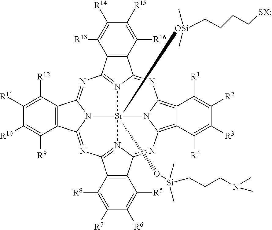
N1=C2N3=C(N=C4C5=C(C([R12])=C([R11])C([R10])=C5[R9])C5=NC6=N7[Si]3(O[Si](C)(CCCN(C)C)C)([OSi](C)(C)CCCC[SX])(N3C1=C1C([R4])=C([R3])C([R2])=C([R1])C1=C3N=C7C1=C6C([R13])=C([R14])C([R15])=C1[R16])N54)C1=C2C([R5])=C([R6])C([R7])=C1[R8]
